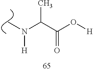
C(C(O[H])=O)(C)N([H])C
